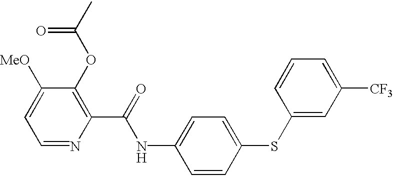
N(C1=CC=C(SC2=CC([CF3])=CC=C2)C=C1)C(C1=C(OC(C)=O)C([MeO])=CC=N1)=O
